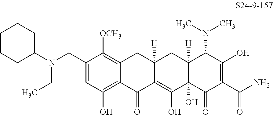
C1(CN(C2CCCCC2)CC)=CC(O)=C2C(=C1[OCH3])CC1([H])C(=C(O)C3(O)C([H])(C1)C(N(C)C)C(O)=C(C(N)=O)C3=O)C2=O
